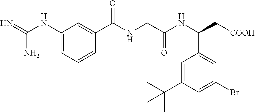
C1=C(C(C)(C)C)C=C(Br)C=C1C(NC(CNC(C1=CC(NC(=N)N)=CC=C1)=O)=O)C[COOH]
